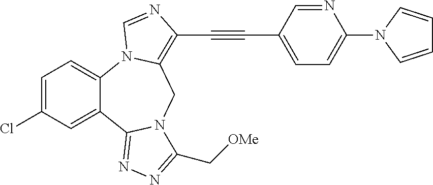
C1=C(Cl)C=C2C(=C1)N1C(=C(C#CC3=CC=C(N4C=CC=C4)N=C3)N=C1)CN1C2=NN=C1C[OMe]
